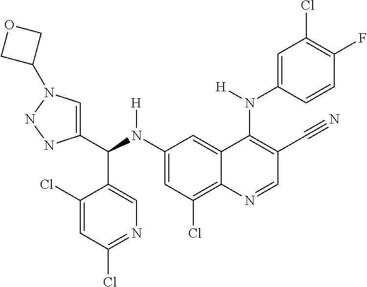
C1(N(C(C2=CN(C3COC3)NN2)C2=CN=C(Cl)C=C2Cl)[H])=CC(Cl)=C2C(=C1)C(N(C1=CC(Cl)=C(F)C=C1)[H])=C(C#N)C=N2
